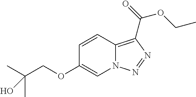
C12=C(C(=O)OCC)N=NN1C=C(OCC(C)(C)O)C=C2
